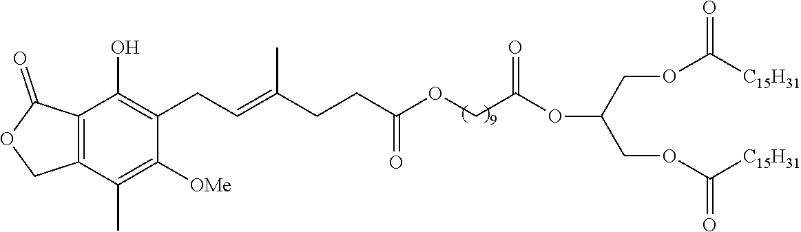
C12=C(C(=O)OC1)C(O)=C(CC=C(CCC(=O)OCC(OC(COC([C15H31])=O)COC([C15H31])=O)=O)C)C([OMe])=C2C
